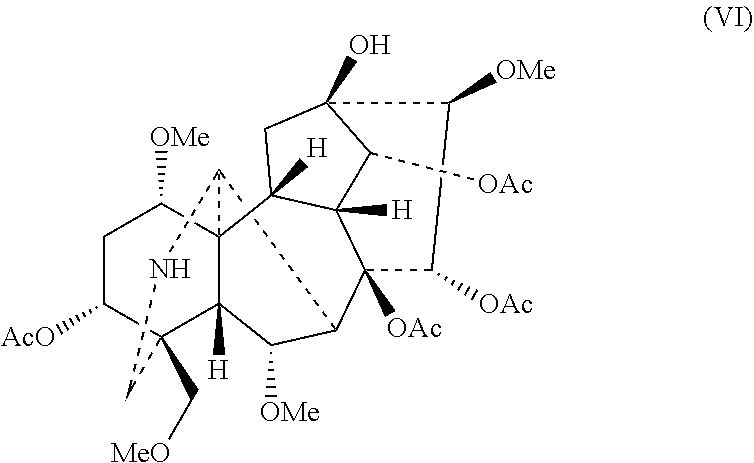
C12C3C4(C([H])(C(C[MeO])(C([AcO])CC4[OMe])CN3)C1[OMe])C1([H])C3([H])C2([OAc])C([OAc])C([OMe])C(O)(C3[OAc])C1
